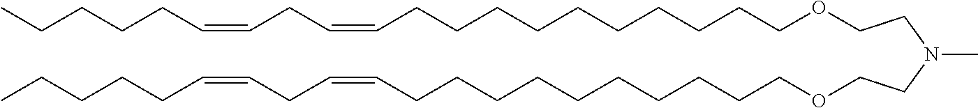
O(CCCCCCCCCCC=CCC=CCCCCC)CCN(CCOCCCCCCCCCCC=CCC=CCCCCC)C
